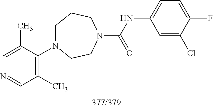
C1=C(C)C(N2CCCN(C(=O)NC3=CC=C(F)C(Cl)=C3)CC2)=C(C)C=N1
